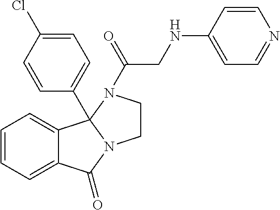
C1=CC=C2C(=C1)C(=O)N1CCN(C(=O)CNC3=CC=NC=C3)C21C1=CC=C(Cl)C=C1
